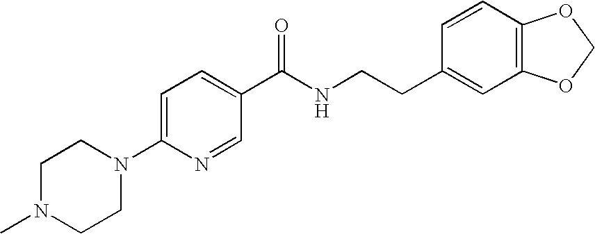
C1N(C)CCN(C2=CC=C(C(NCCC3=CC4=C(C=C3)OCO4)=O)C=N2)C1
